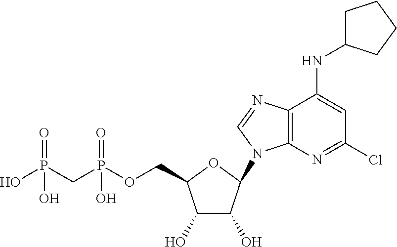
C1(O)C(O)C(N2C3=C(N=C2)C(NC2CCCC2)=CC(Cl)=N3)OC1COP(CP(O)(=O)O)(=O)O
